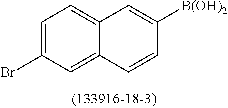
C1=C(Br)C=C2C(=C1)C=C([B(OH)2])C=C2
